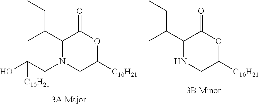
OC(CN1CC([C10H21])OC(=O)C1C(C)CC)[C10H21].N1CC([C10H21])OC(=O)C1C(C)CC
